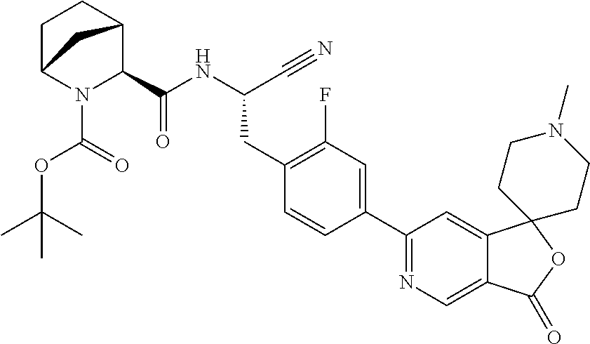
N(C(CC1=C(F)C=C(C2=NC=C3C(=C2)C2(OC3=O)CCN(C)CC2)C=C1)C#N)C(=O)C1N(C(=O)OC(C)(C)C)C2CCC1C2
